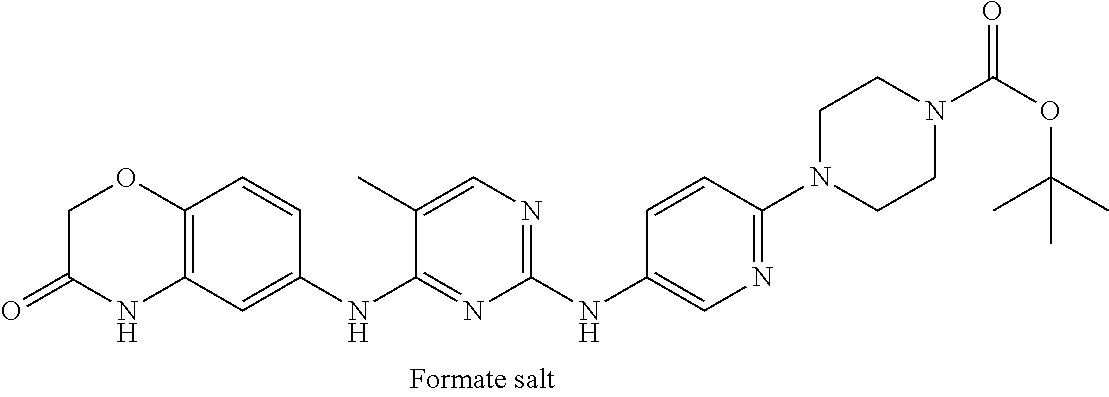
C1(NC2=CN=C(N3CCN(C(OC(C)(C)C)=O)CC3)C=C2)=NC=C(C)C(NC2=CC3=C(C=C2)OCC(=O)N3)=N1
